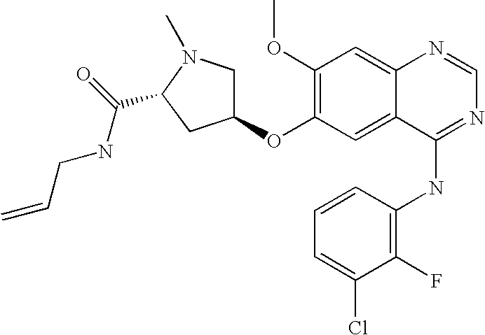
C1(F)=C(NC2=NC=NC3=CC(OC)=C(OC4CN(C)C(C(NCC=C)=O)C4)C=C23)C=CC=C1Cl
